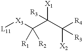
[L11][X3]C(C(C([R4])([X2])[R3])([X1])[R3])([R1])[R2]
